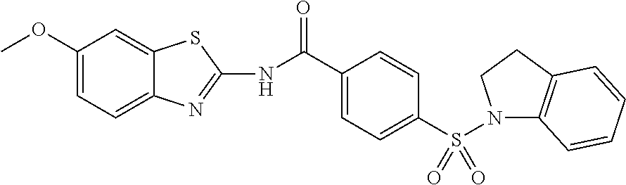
C1=C(C(NC2=NC3=CC=C(OC)C=C3S2)=O)C=CC(S(=O)(N2C3=C(CC2)C=CC=C3)=O)=C1
